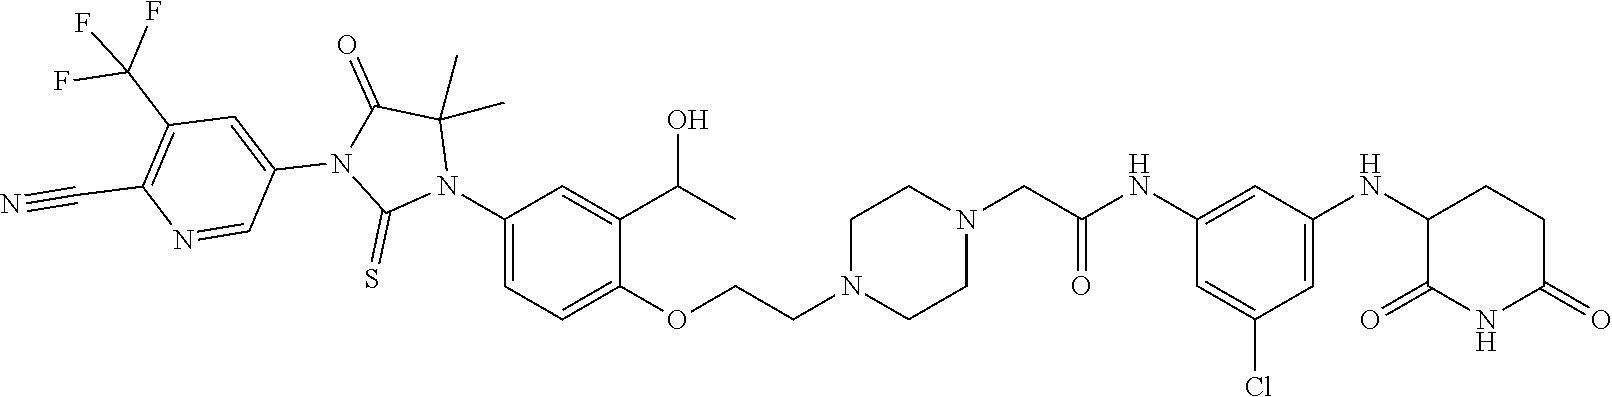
C1=C(Cl)C=C(NC2C(=O)NC(=O)CC2)C=C1NC(CN1CCN(CCOC2=CC=C(N3C(C)(C)C(=O)N(C4=CC(C(F)(F)F)=C(C#N)N=C4)C3=S)C=C2C(C)O)CC1)=O
